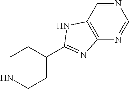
C1NCCC(C2=NC3=C(N2)C=NC=N3)C1
